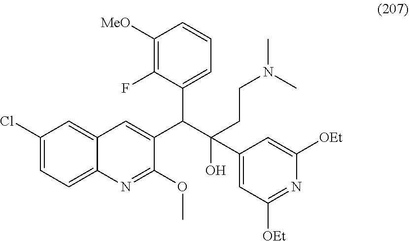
C1(Cl)=CC=C2C(=C1)C=C(C(C(CCN(C)C)(O)C1=CC([OEt])=NC([OEt])=C1)C1=CC=CC([MeO])=C1F)C(OC)=N2
